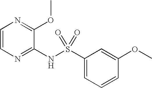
C1=CN=C(NS(C2=CC=CC(OC)=C2)(=O)=O)C(OC)=N1
